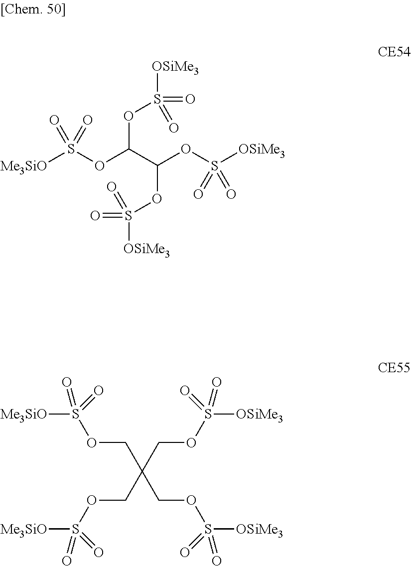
[Me3SiO]S(OC(C(OS([OSiMe3])(=O)=O)OS([OSiMe3])(=O)=O)OS(=O)(=O)[OSiMe3])(=O)=O.[Me3SiO]S(OCC(COS([OSiMe3])(=O)=O)(COS([Me3SiO])(=O)=O)COS([OSiMe3])(=O)=O)(=O)=O
